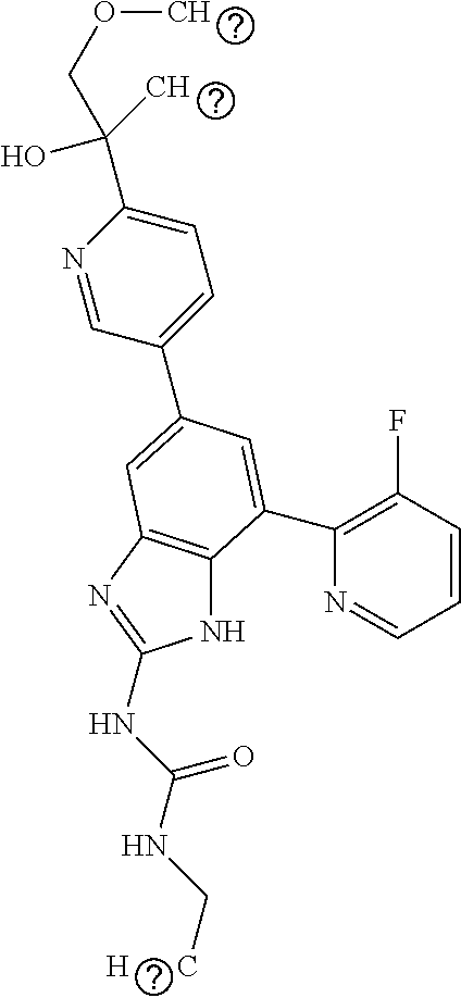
N1C2=C(N=C1NC(NC[H      C])=O)C=C(C1=CC=C(C(C)(COC)O)N=C1)C=C2C1=C(F)C=CC=N1
